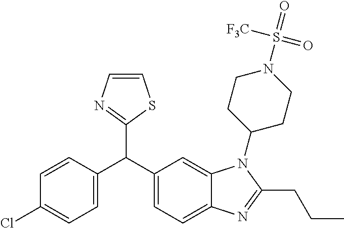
C1=CN=C(C(C2=CC=C(Cl)C=C2)C2=CC=C3C(=C2)N(C2CCN(S(=O)(=O)[F3C])CC2)C(CCC)=N3)S1
